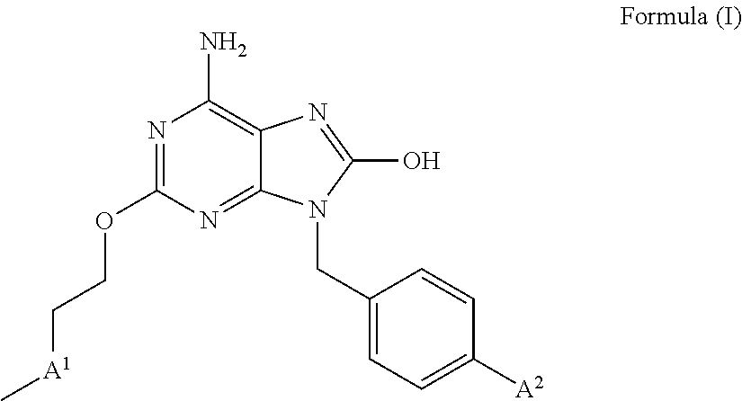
N1=C(OCC[A1]C)N=C2C(=C1N)N=C(O)N2CC1=CC=C([A2])C=C1
